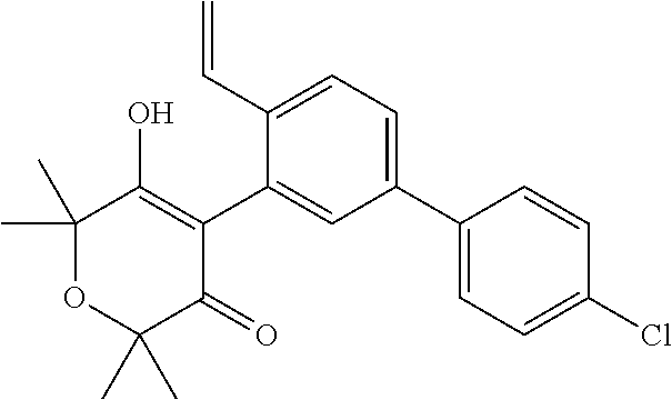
C1(C2=CC=C(C=C)C(C3=C(O)C(C)(C)OC(C)(C)C3=O)=C2)=CC=C(Cl)C=C1
